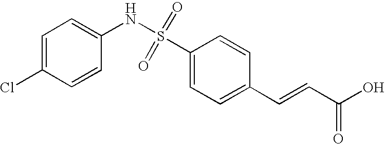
C1=C(Cl)C=CC(NS(C2=CC=C(C=CC(O)=O)C=C2)(=O)=O)=C1
